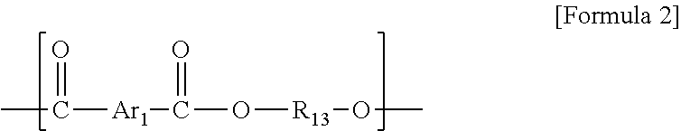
CC(=O)[Ar1]C(=O)O[R13]OC
